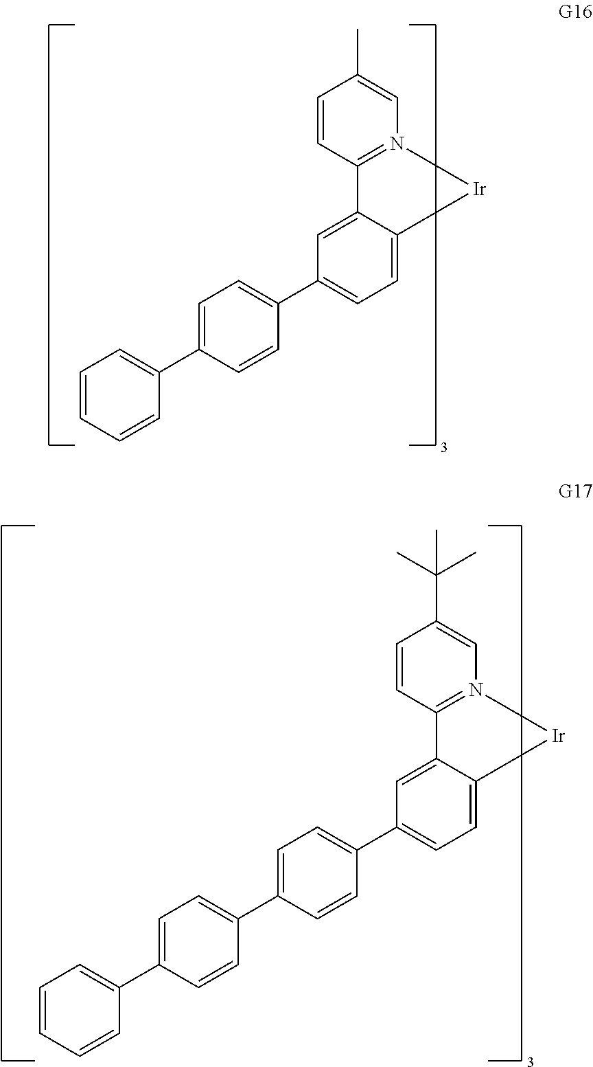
C1=CC2=N(C=C1C)[Ir]C1=CC=C(C3=CC=C(C4=CC=CC=C4)C=C3)C=C21.C1=CC2=N(C=C1C(C)(C)C)[Ir]C1=CC=C(C3=CC=C(C4=CC=C(C5=CC=CC=C5)C=C4)C=C3)C=C21
